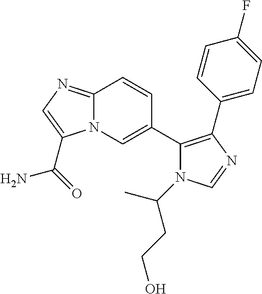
N12C(=NC=C1C(=O)N)C=CC(C1=C(C3=CC=C(F)C=C3)N=CN1C(C)CCO)=C2
